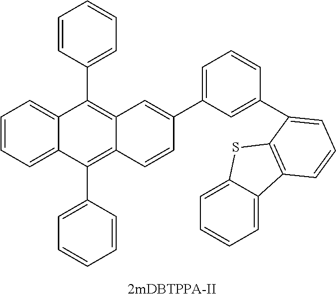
C1=CC=C2C(=C1)C(C1=CC=CC=C1)=C1C(=C2C2=CC=CC=C2)C=CC(C2=CC=CC(C3=CC=CC4=C3SC3=CC=CC=C34)=C2)=C1
